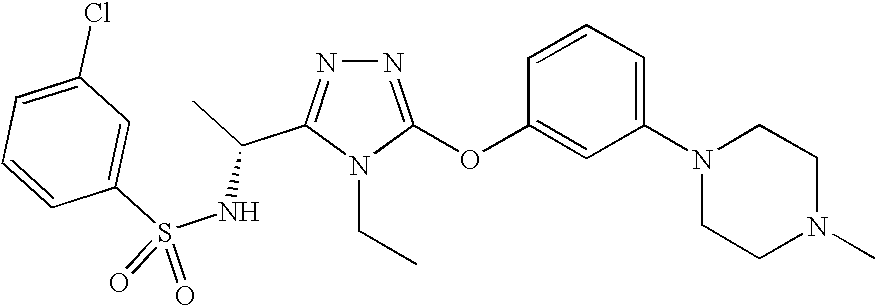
N1=C(OC2=CC(N3CCN(C)CC3)=CC=C2)N(CC)C(C(C)NS(C2=CC(Cl)=CC=C2)(=O)=O)=N1
